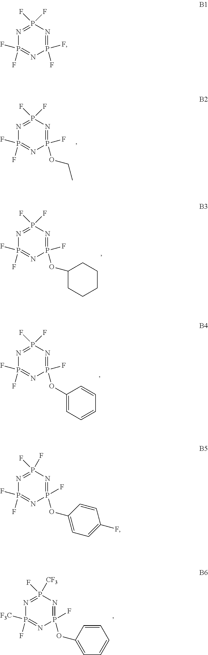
P1(F)(F)=NP(F)(OCC)=NP(F)(F)=N1.P1(F)(F)=NP(F)(OC2CCCCC2)=NP(F)(F)=N1.P1(F)(F)=NP(F)(OC2=CC=CC=C2)=NP(F)(F)=N1.P1(F)(F)=NP(F)(OC2=CC=C(F)C=C2)=NP(F)(F)=N1.P1(F)([F3C])=NP(F)(OC2=CC=CC=C2)=NP([CF3])(F)=N1.P1(F)(F)=NP(F)(F)=NP(F)(F)=N1
